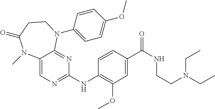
C1=CC(NC2=NC=C3C(=N2)N(C2=CC=C(OC)C=C2)CCC(=O)N3C)=C(OC)C=C1C(NCCN(CC)CC)=O
